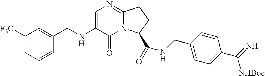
C1=C(NCC2=CC([F3C])=CC=C2)C(=O)N2C(=N1)CCC2C(=O)NCC1=CC=C(C(=N)[NHBoc])C=C1
